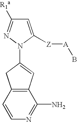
C1=C([Z][A]B)N(C2=CC3=C(C2)C=CN=C3N)N=C1[R1a]
